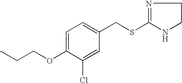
C1=C(OCCC)C(Cl)=CC(CSC2=NCCN2)=C1
